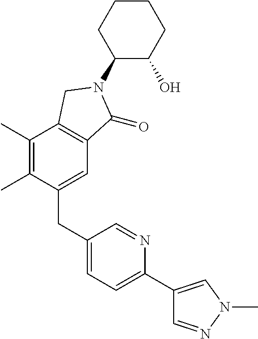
C1(CC2=CC=C(C3=CN(C)N=C3)N=C2)=CC2=C(C(C)=C1C)CN(C1C(O)CCCC1)C2=O
